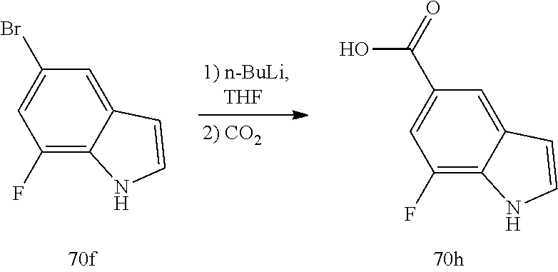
C1=C2C(=C(F)C=C1Br)NC=C2.C1=C2C(=C(F)C=C1C(O)=O)NC=C2
